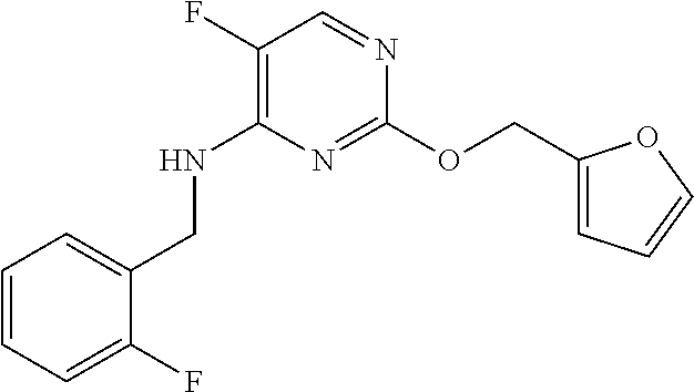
C1(F)=C(NCC2=CC=CC=C2F)N=C(OCC2=CC=CO2)N=C1
